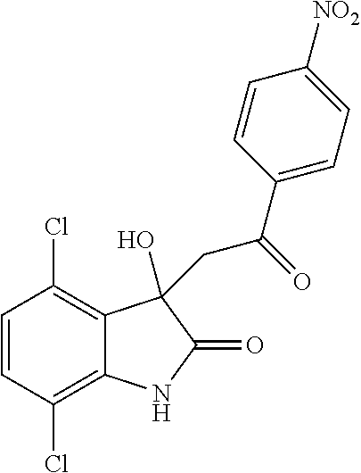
C1=CC(Cl)=C2C(=C1Cl)C(O)(CC(C1=CC=C([NO2])C=C1)=O)C(=O)N2
